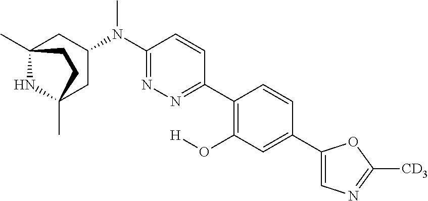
C12(C)NC(C)(CC(N(C3=NN=C(C4=C(O[H])C=C(C5=CN=C([CD3])O5)C=C4)C=C3)C)C1)CC2
